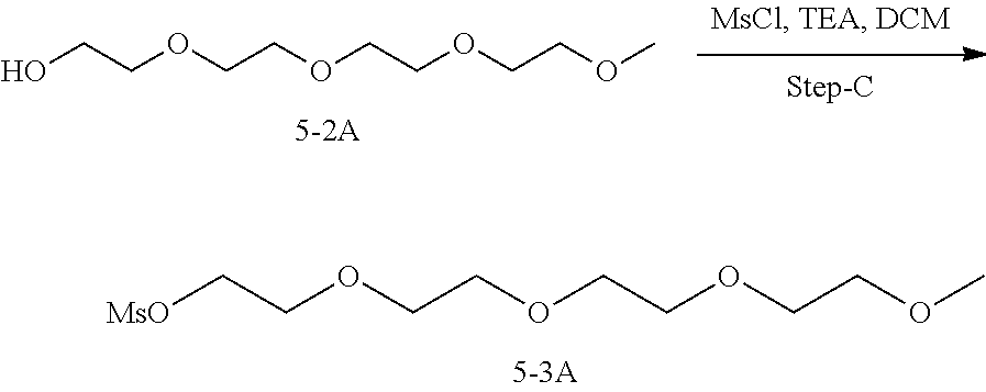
C(COCCOC)OCCOCC[MsO].C(COCCOC)OCCOCCO
